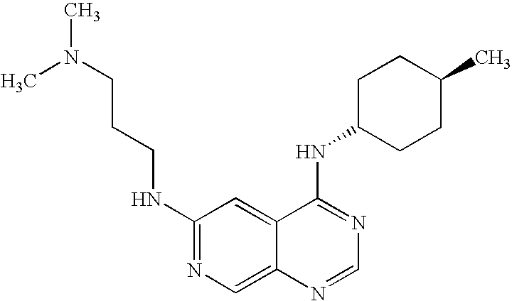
C1(NCCCN(C)C)=NC=C2C(=C1)C(NC1CCC(C)CC1)=NC=N2
